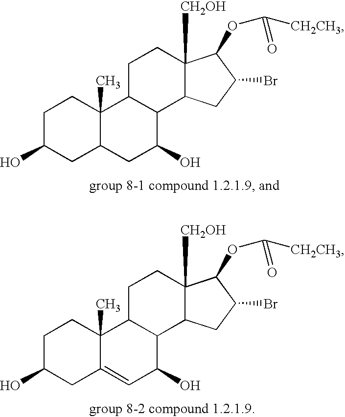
C1C(O)CC2C(C)(C1)C1C(C(O)C2)C2C([CH2OH])(CC1)C(OC([CH2CH3])=O)C(Br)C2.C1C(O)CC2=CC(O)C3C(C2(C)C1)CCC1([CH2OH])C3CC(Br)C1OC([CH2CH3])=O
